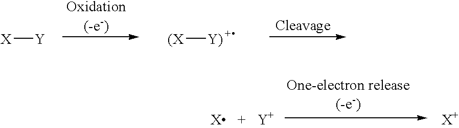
[X][Y].[(X][Y)]
